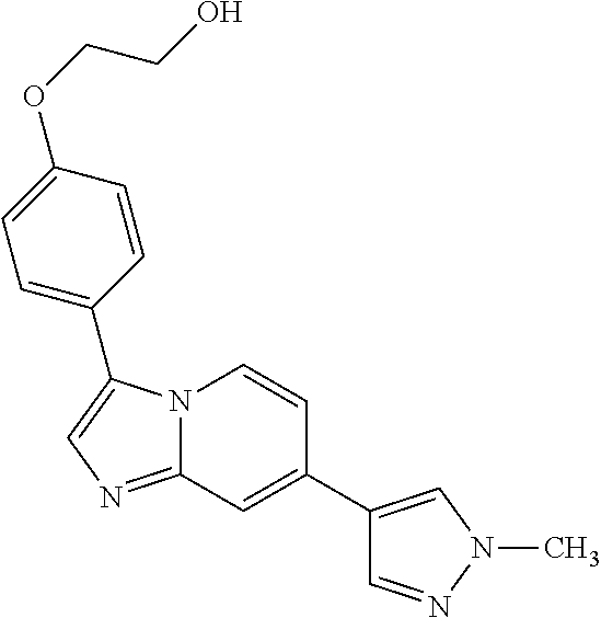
C1(C2=CN(C)N=C2)=CC2=NC=C(C3=CC=C(OCCO)C=C3)N2C=C1
